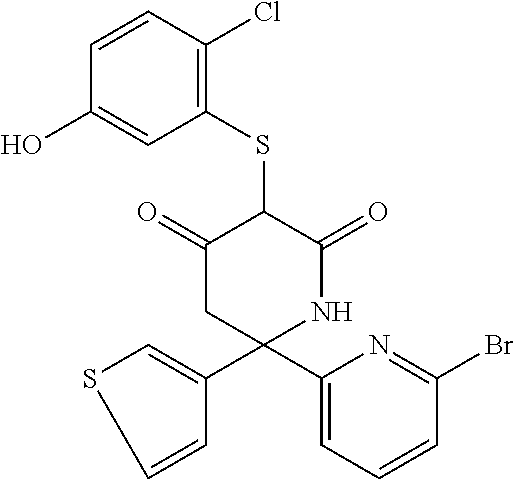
C1=CC(Cl)=C(SC2C(=O)CC(C3=CSC=C3)(C3=CC=CC(Br)=N3)NC2=O)C=C1O
